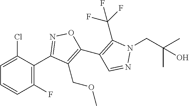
C1(C2=NOC(C3=C(C(F)(F)F)N(CC(C)(C)O)N=C3)=C2COC)=C(F)C=CC=C1Cl
